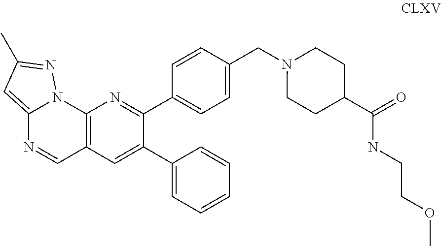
C(N1CCC(C(=O)NCCOC)CC1)C1=CC=C(C2=NC3=C(C=C2C2=CC=CC=C2)C=NC2=CC(C)=NN32)C=C1
